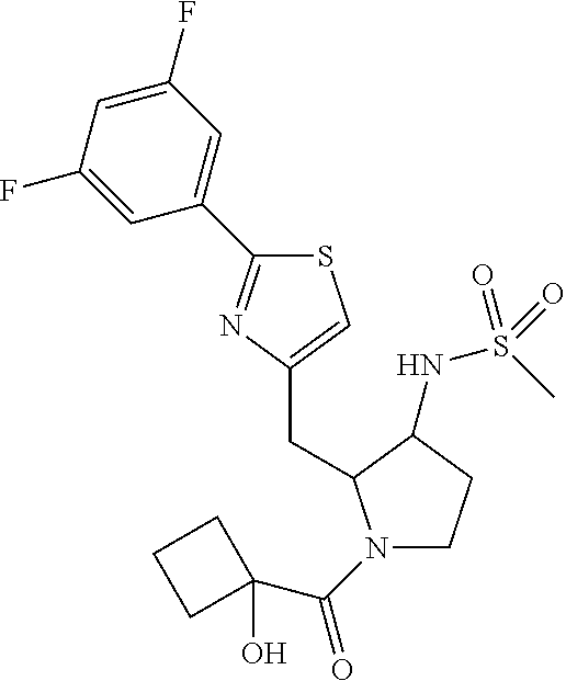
N1(C(C2(O)CCC2)=O)CCC(NS(C)(=O)=O)C1CC1=CSC(C2=CC(F)=CC(F)=C2)=N1
